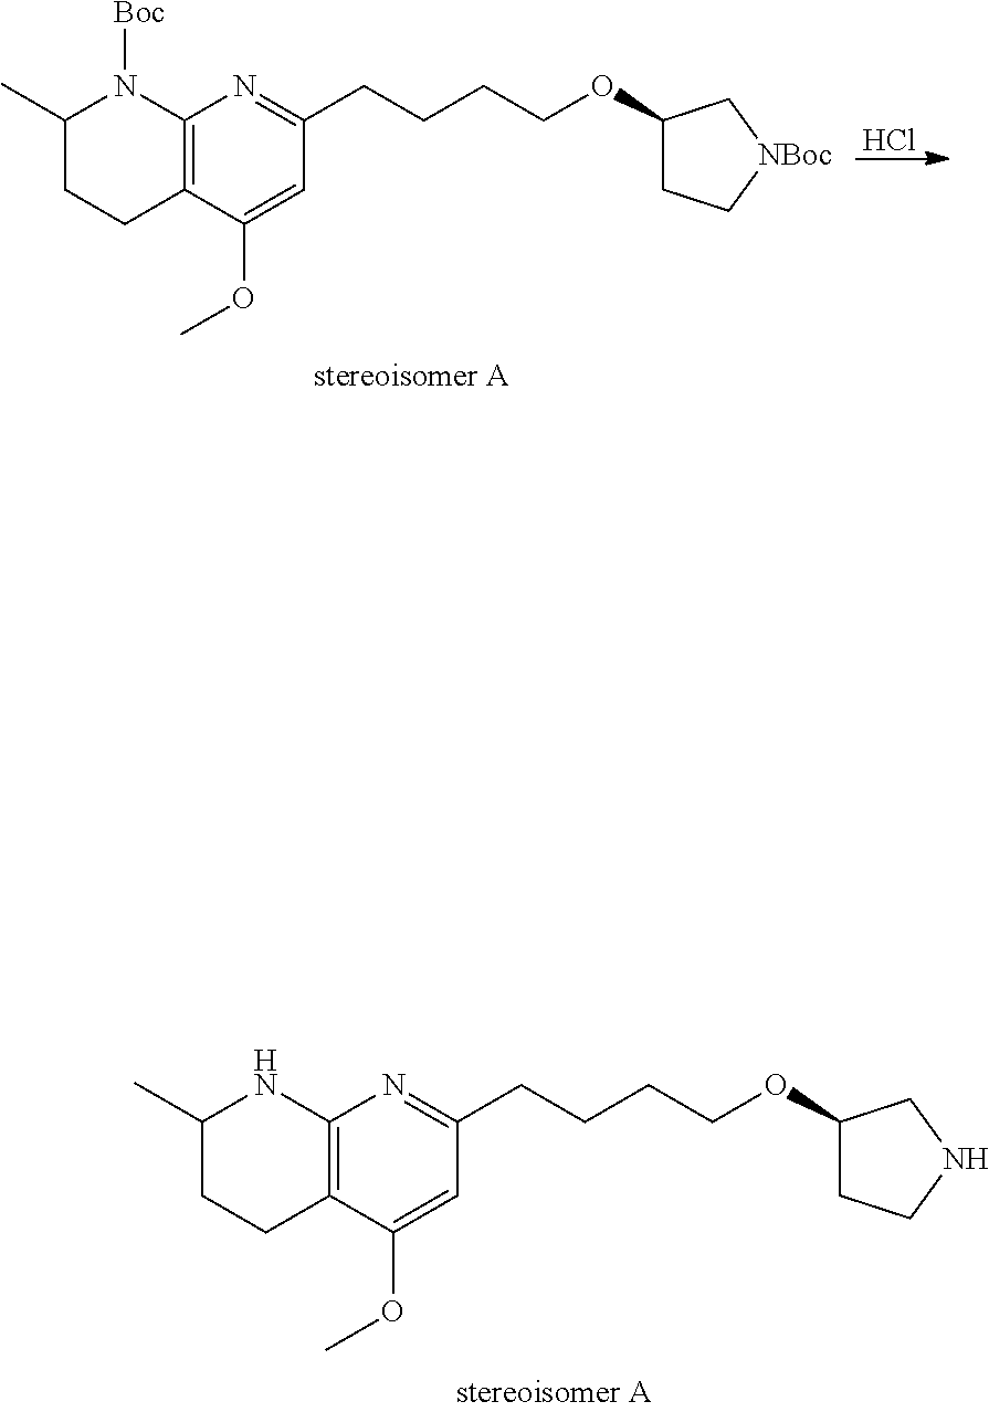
C12=C(C(OC)=CC(CCCCOC3CCNC3)=N1)CCC(C)N2.C12=C(C(OC)=CC(CCCCOC3CC[NBoc]C3)=N1)CCC(C)N2[Boc].Cl
